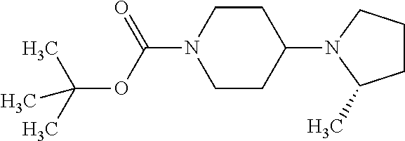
C1CC(N2C(C)CCC2)CCN1C(=O)OC(C)(C)C
